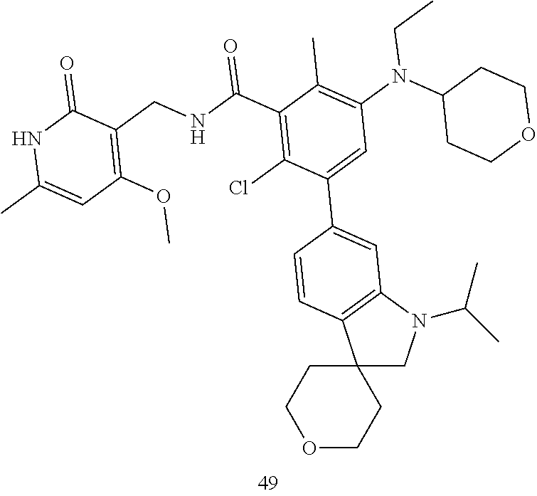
C1N(C(C)C)C2=C(C=CC(C3=CC(N(C4CCOCC4)CC)=C(C)C(C(NCC4=C(OC)C=C(C)NC4=O)=O)=C3Cl)=C2)C12CCOCC2
